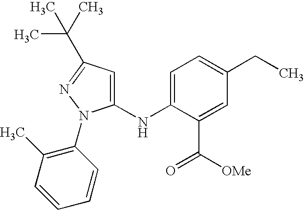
C1(NC2=CC=C(CC)C=C2C([OMe])=O)=CC(C(C)(C)C)=NN1C1=C(C)C=CC=C1
